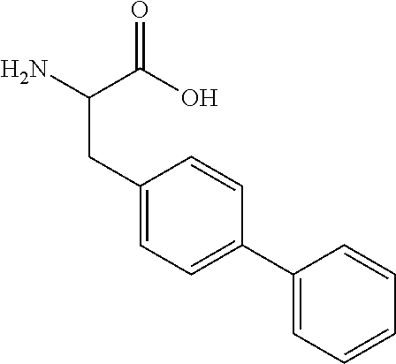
NC(C(O)=O)CC1=CC=C(C2=CC=CC=C2)C=C1
